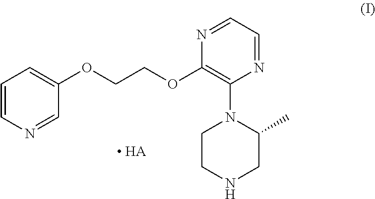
C1=CN=CC(OCCOC2=C(N3CCNCC3C)N=CC=N2)=C1.[ HA]
